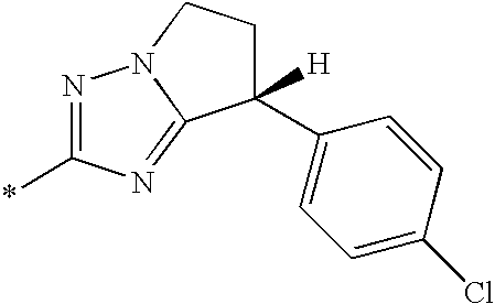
C1([H])(C2=CC=C(Cl)C=C2)CCN2C1=NC(*)=N2
